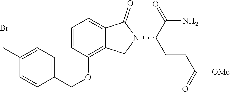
C1=CC(OCC2=CC=C(CBr)C=C2)=C2C(=C1)C(=O)N(C(C(N)=O)CCC(=O)[OMe])C2
